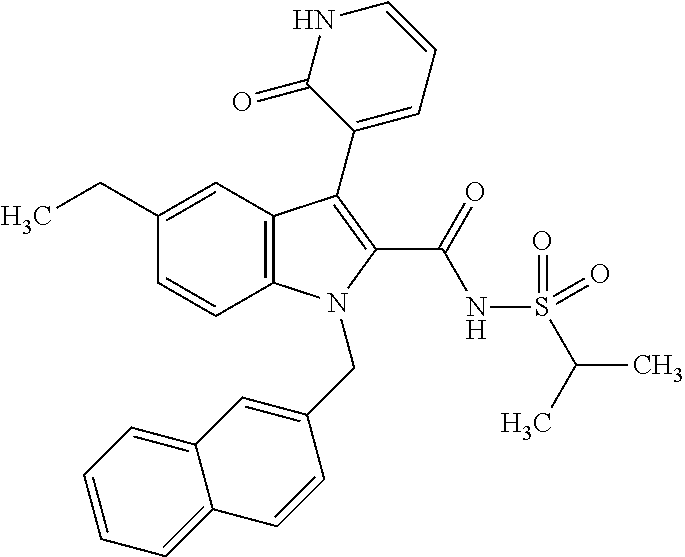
C1(CC)=CC2=C(C=C1)N(CC1=CC3=CC=CC=C3C=C1)C(C(NS(C(C)C)(=O)=O)=O)=C2C1=CC=CNC1=O
